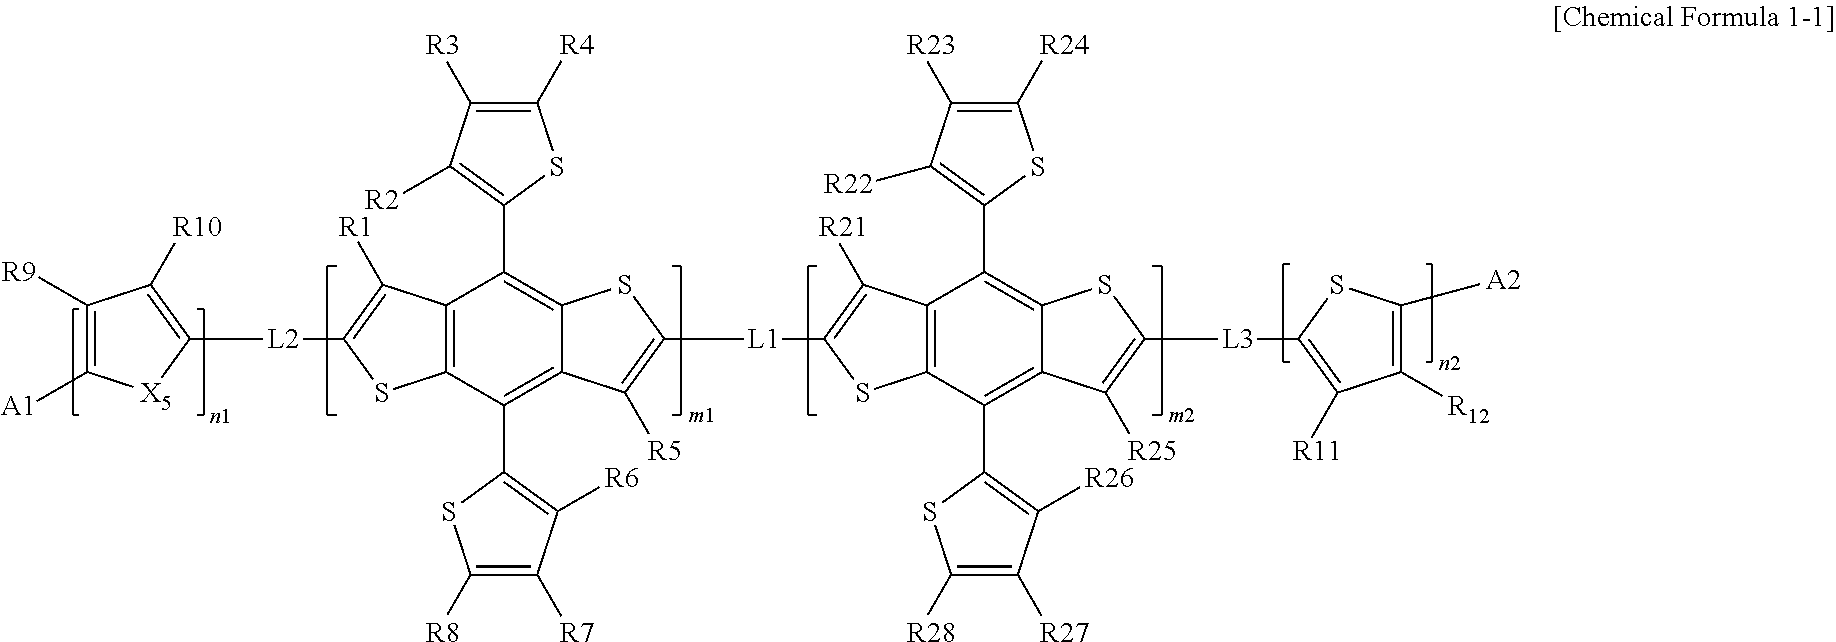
C1([R9])=C([A1])[X5]C([L2]C2=C([R1])C3=C(S2)C(C2=C([R6])C([R7])=C([R8])S2)=C2C(=C3C3=C([R2])C([R3])=C([R4])S3)SC([L1]C3=C([R21])C4=C(S3)C(C3=C([R26])C([R27])=C([R28])S3)=C3C(=C4C4=C([R22])C([R23])=C([R24])S4)SC([L3]C4=C([R11])C([R12])=C([A2])S4)=C3[R25])=C2[R5])=C1[R10]
